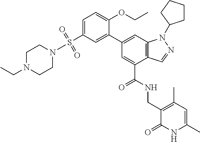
C1(C2=CC(S(N3CCN(CC)CC3)(=O)=O)=CC=C2OCC)=CC2=C(C(C(NCC3=C(C)C=C(C)NC3=O)=O)=C1)C=NN2C1CCCC1
